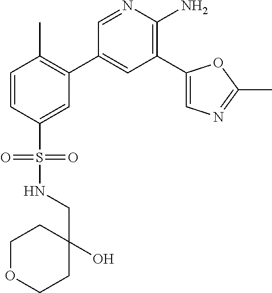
C1=CC(S(=O)(NCC2(O)CCOCC2)=O)=CC(C2=CC(C3=CN=C(C)O3)=C(N)N=C2)=C1C
